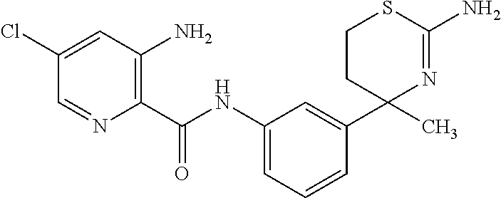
C1(C2(C)N=C(N)SCC2)=CC(NC(C2=C(N)C=C(Cl)C=N2)=O)=CC=C1
